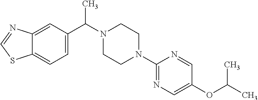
C12=CC(C(C)N3CCN(C4=NC=C(OC(C)C)C=N4)CC3)=CC=C1SC=N2
